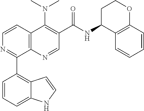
C12=C(N=CC(C(=O)NC3C4=C(OCC3)C=CC=C4)=C1N(C)C)C(C1=C3C(=CC=C1)NC=C3)=NC=C2
